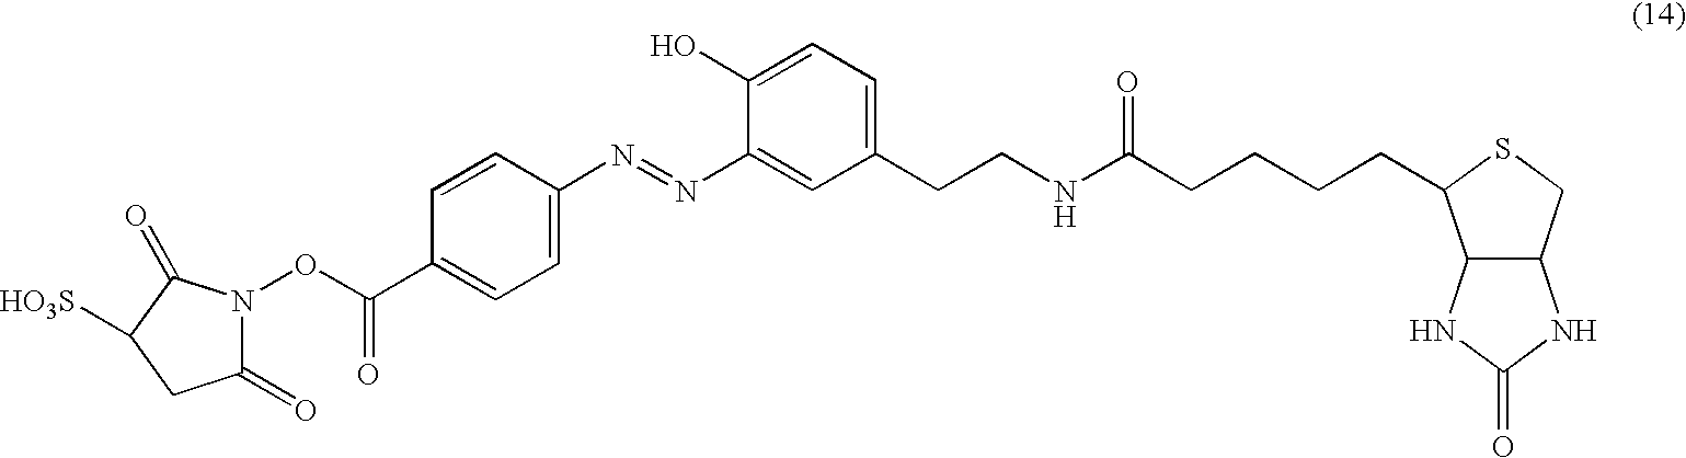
C1(=O)N(OC(C2=CC=C(N=NC3=CC(CCNC(CCCCC4C5C(CS4)NC(=O)N5)=O)=CC=C3O)C=C2)=O)C(=O)C([HO3S])C1
